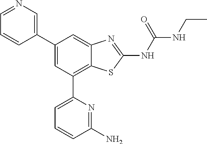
C1(C2=CN=CC=C2)=CC(C2=CC=CC(N)=N2)=C2C(=C1)N=C(NC(=O)NCC)S2
